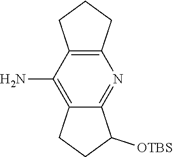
C1(N)=C2CCC([OTBS])C2=NC2=C1CCC2
